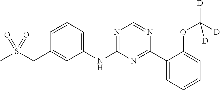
CS(CC1=CC(NC2=NC=NC(C3=CC=CC=C3OC([D])([D])[D])=N2)=CC=C1)(=O)=O
